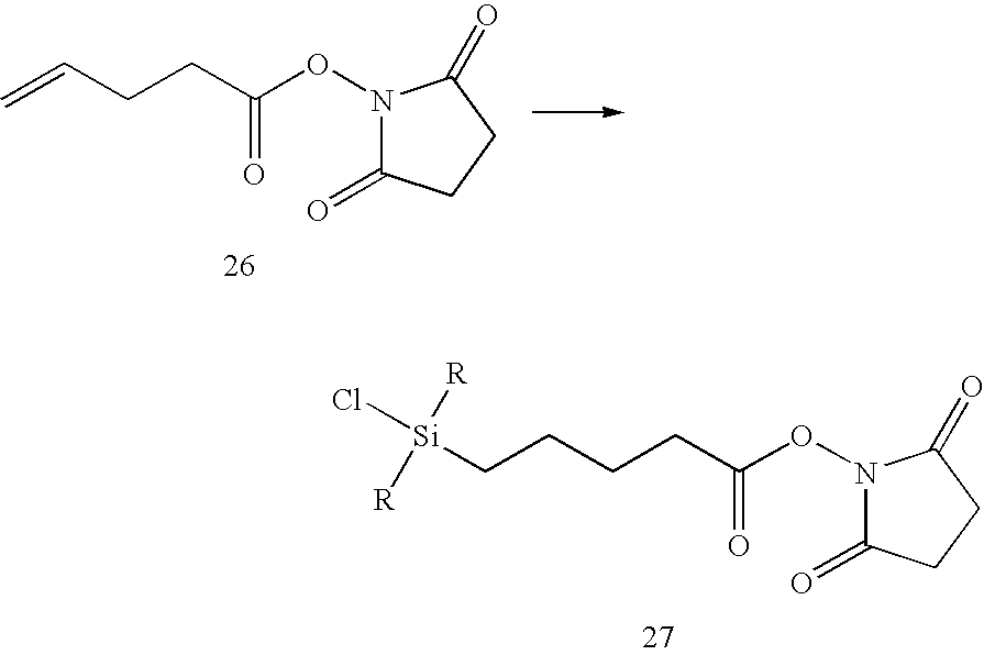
C=CCCC(ON1C(=O)CCC1=O)=O.C(CCCC(ON1C(=O)CCC1=O)=O)[Si]([R])([R])Cl
